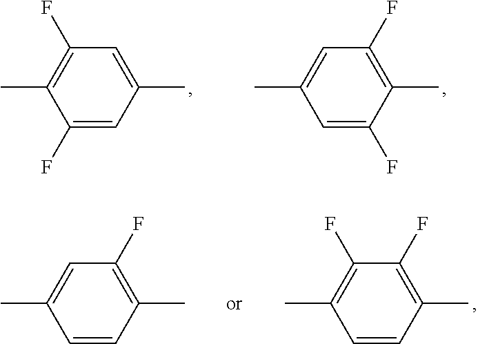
C1(F)=CC(C)=CC(F)=C1C.CC1=CC(F)=C(C)C(F)=C1.C1=CC(C)=C(F)C=C1C.CC1=C(F)C(F)=C(C)C=C1
